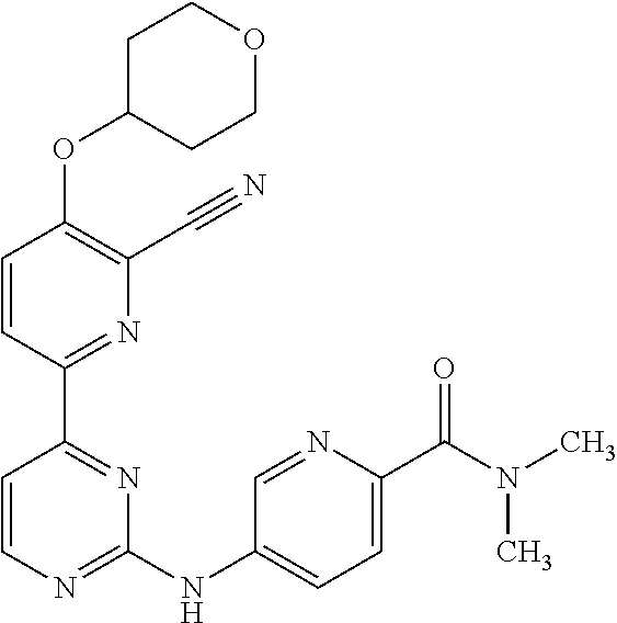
O(C1=C(C#N)N=C(C2=NC(NC3=CC=C(C(N(C)C)=O)N=C3)=NC=C2)C=C1)C1CCOCC1
